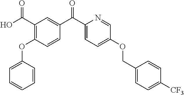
C1=C(OC2=C(C(O)=O)C=C(C(C3=CC=C(OCC4=CC=C([CF3])C=C4)C=N3)=O)C=C2)C=CC=C1
